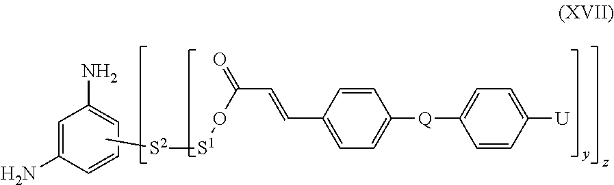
C1=C(N)C=CC=C1N.C[S2][S1]OC(C=CC1=CC=C([Q]C2=CC=C([U])C=C2)C=C1)=O
